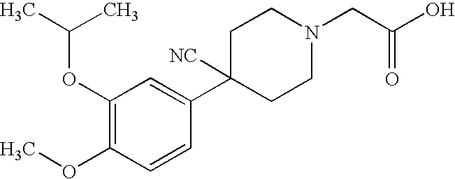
C1(OC(C)C)=C(OC)C=CC(C2([NC])CCN(CC(O)=O)CC2)=C1
